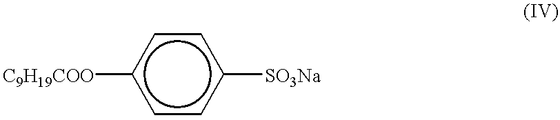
c1cc([SO3Na])ccc1[C9H19COO]
